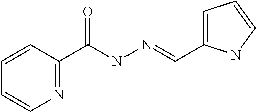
C1=CC(C(=O)NN=CC2=CC=CN2)=NC=C1
